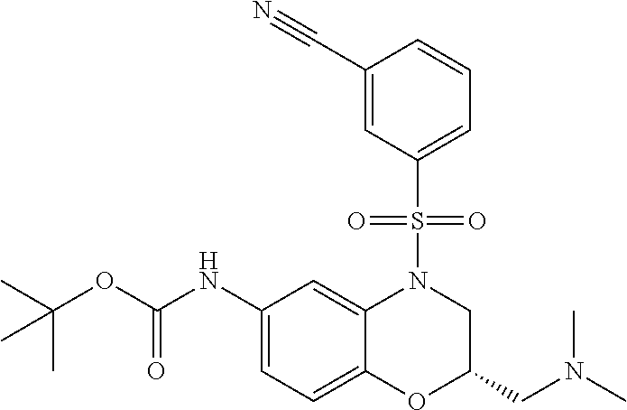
C1(NC(OC(C)(C)C)=O)=CC=C2C(=C1)N(S(=O)(=O)C1=CC=CC(C#N)=C1)CC(CN(C)C)O2
